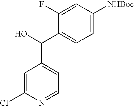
C1=C([NHBoc])C=C(F)C(C(O)C2=CC=NC(Cl)=C2)=C1
